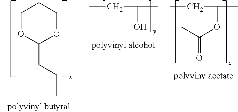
C1(C)OC(CCC)OC(C)C1.CCC(O)C.CCC(OC(=O)C)C
